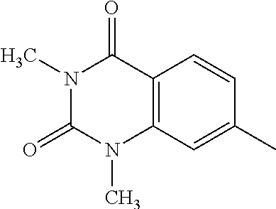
C12=C(C=C(C)C=C1)N(C)C(=O)N(C)C2=O
